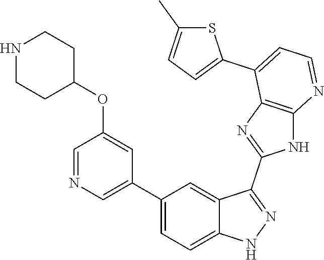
C1(C2=CC=C3C(=C2)C(C2=NC4=C(N2)N=CC=C4C2=CC=C(C)S2)=NN3)=CN=CC(OC2CCNCC2)=C1
